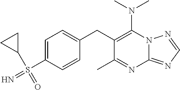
N(C1=C(CC2=CC=C(S(C3CC3)(=N)=O)C=C2)C(C)=NC2=NC=NN12)(C)C
